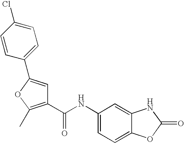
C1=C(NC(C2=C(C)OC(C3=CC=C(Cl)C=C3)=C2)=O)C=C2C(=C1)OC(=O)N2
